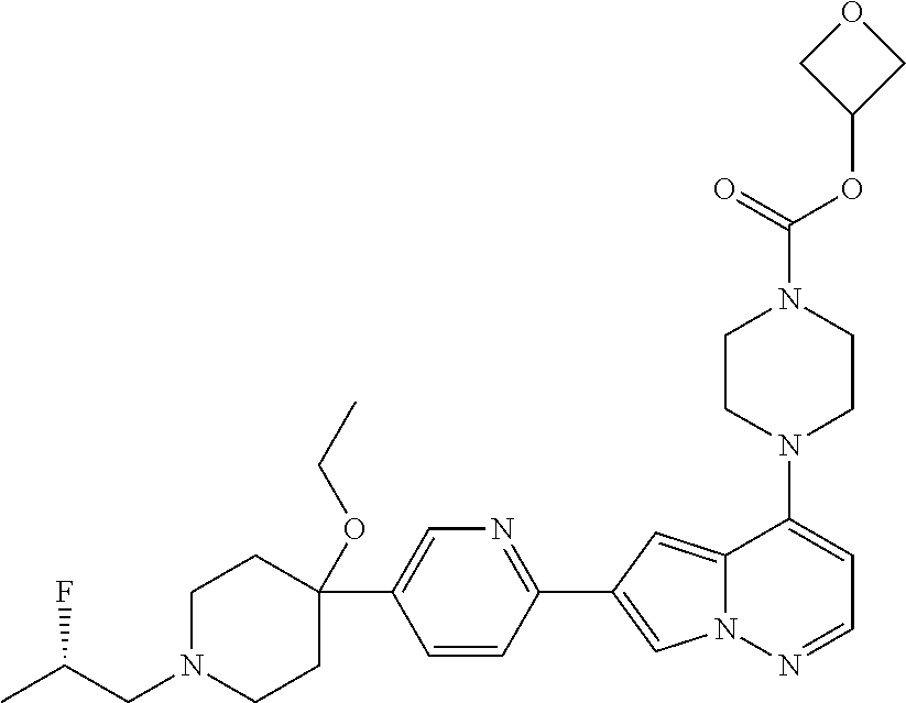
N1(C2=CC=NN3C2=CC(C2=NC=C(C4(OCC)CCN(CC(C)F)CC4)C=C2)=C3)CCN(C(OC2COC2)=O)CC1
